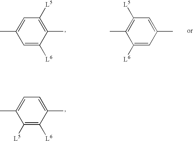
C1=C(C)C([L6])=C([L5])C(C)=C1.C1([L5])=C(C)C([L6])=CC(C)=C1.C1=C(C)C=C([L6])C(C)=C1[L5]
